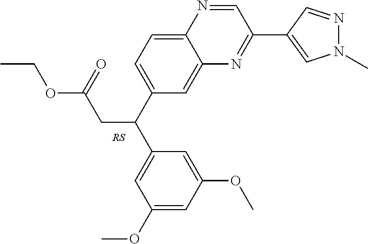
C1(C(C2=CC=C3C(=C2)N=C(C2=CN(C)N=C2)C=N3)CC(OCC)=O)=CC(OC)=CC(OC)=C1
